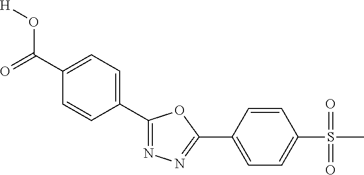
O=C(C1=CC=C(C2=NN=C(C3=CC=C(S(=O)(=O)C)C=C3)O2)C=C1)O[H]
